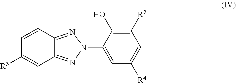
C1=CC2=NN(C3=CC([R4])=CC([R2])=C3O)N=C2C=C1[R3]
